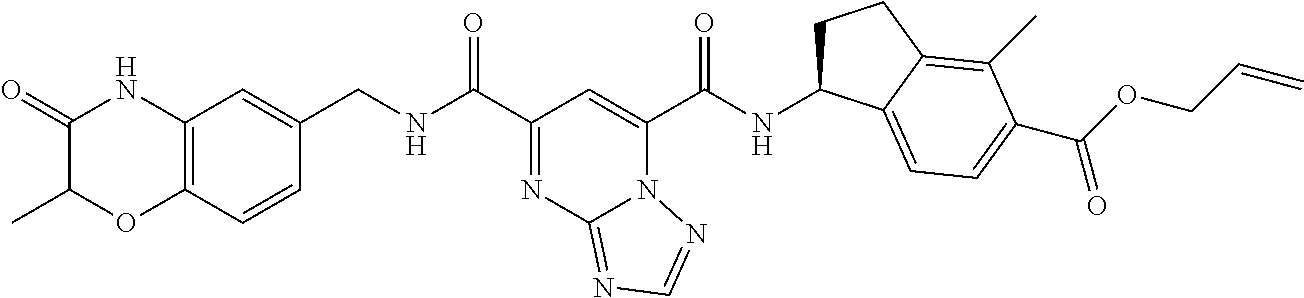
C12=C(C=CC(CNC(C3=NC4=NC=NN4C(C(NC4CCC5=C(C)C(C(=O)OCC=C)=CC=C45)=O)=C3)=O)=C1)OC(C)C(=O)N2
